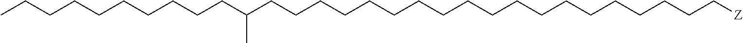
C(CCCCCCCCCCCCCCCCCCC[Z])(CCCCCCCCCC)C
